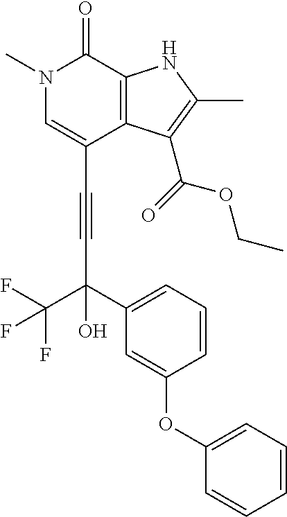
C(C1=CN(C)C(=O)C2=C1C(C(=O)OCC)=C(C)N2)#CC(C(F)(F)F)(C1=CC=CC(OC2=CC=CC=C2)=C1)O
